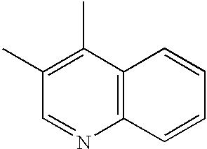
C1(C)=C(C)C2=C(N=C1)C=CC=C2
